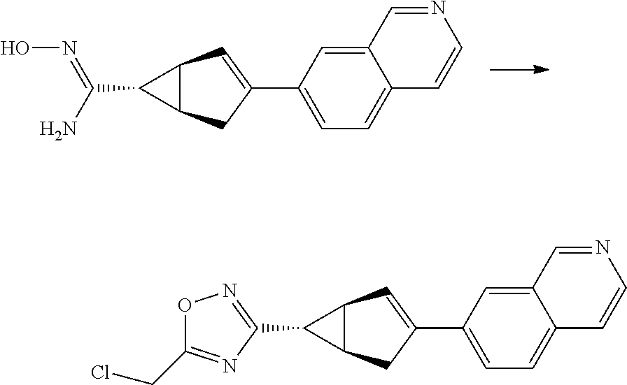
C1(C(N)=NO)C2C1C=C(C1=CC=C3C(=C1)C=NC=C3)C2.C1(C2=NOC(CCl)=N2)C2C1C=C(C1=CC=C3C(=C1)C=NC=C3)C2
